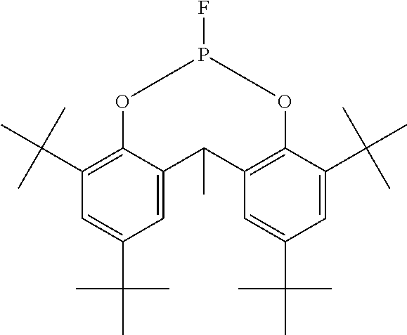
C1(C(C)(C)C)=C2C(=CC(C(C)(C)C)=C1)C(C)C1=C(C(C(C)(C)C)=CC(C(C)(C)C)=C1)OP(F)O2
